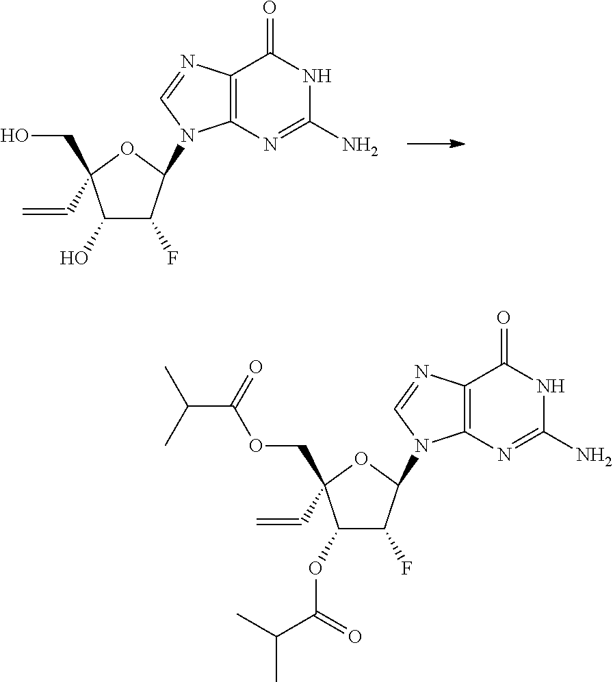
C1(O)C(F)C(N2C3=C(C(=O)NC(N)=N3)N=C2)OC1(C=C)CO.C1(OC(C(C)C)=O)C(F)C(N2C3=C(C(=O)NC(N)=N3)N=C2)OC1(C=C)COC(C(C)C)=O
